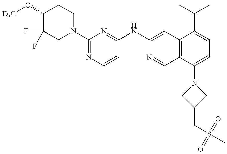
C1(O[D3C])C(F)(F)CN(C2=NC=CC(NC3=CC4=C(C=N3)C(N3CC(CS(C)(=O)=O)C3)=CC=C4C(C)C)=N2)CC1
